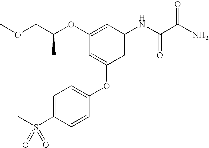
O(CC(OC1=CC(NC(C(N)=O)=O)=CC(OC2=CC=C(S(C)(=O)=O)C=C2)=C1)C)C
